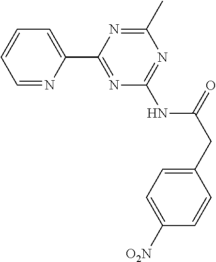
C1=NC(C2=NC(NC(CC3=CC=C([O2N])C=C3)=O)=NC(C)=N2)=CC=C1
